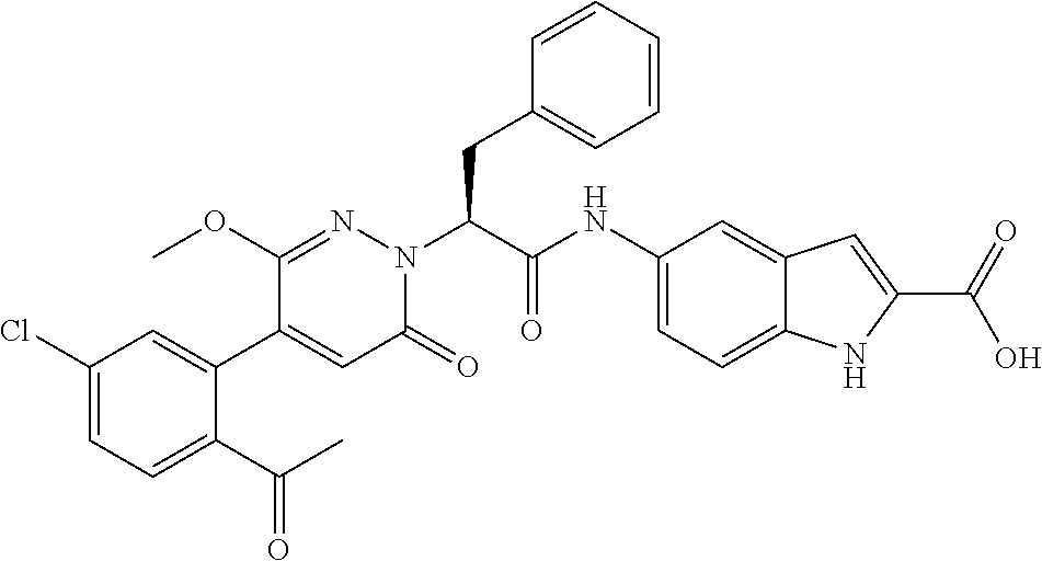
C1(Cl)=CC=C(C(C)=O)C(C2=CC(=O)N(C(CC3=CC=CC=C3)C(NC3=CC=C4C(=C3)C=C(C(=O)O)N4)=O)N=C2OC)=C1
